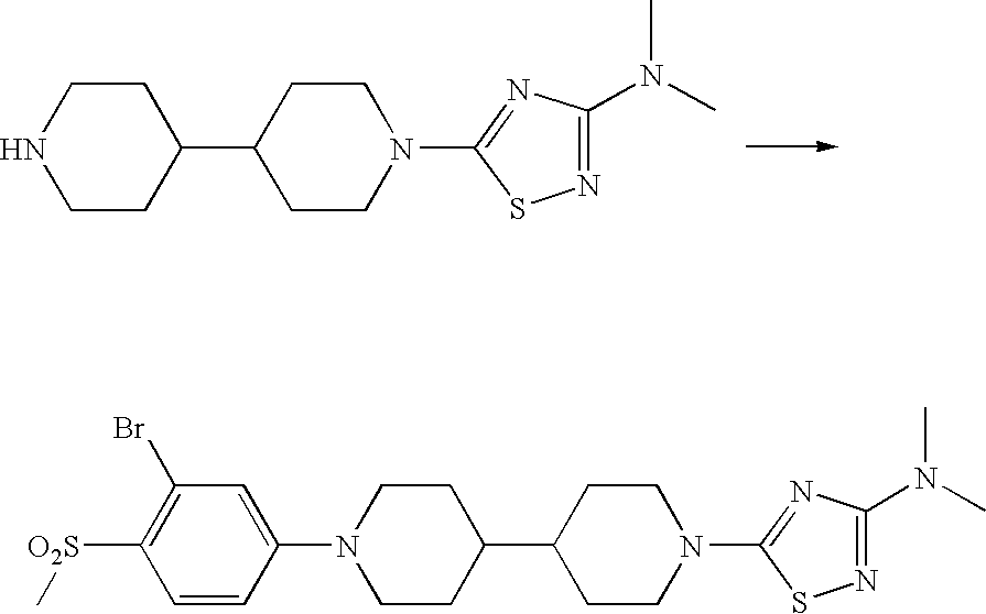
C1CC(C2CCN(C3=NC(N(C)C)=NS3)CC2)CCN1.C1=CC(N2CCC(C3CCN(C4=NC(N(C)C)=NS4)CC3)CC2)=CC(Br)=C1[O2S]C
